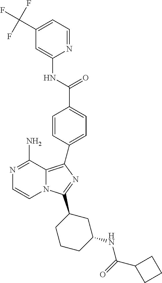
N1=C(N)C2=C(C3=CC=C(C(=O)NC4=CC(C(F)(F)F)=CC=N4)C=C3)N=C(C3CCCC(NC(=O)C4CCC4)C3)N2C=C1
